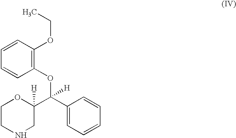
C1=CC(OCC)=C(OC(C2=CC=CC=C2)(C2([H])OCCNC2)[H])C=C1
